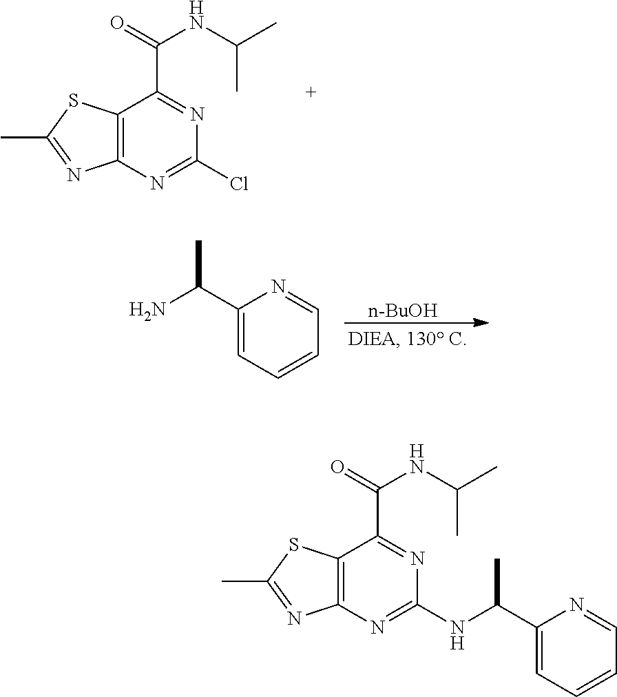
C12=C(N=C(Cl)N=C1C(=O)NC(C)C)N=C(C)S2.[n-BuOH].C1(C(N)C)=CC=CC=N1.C12=C(N=C(NC(C3=CC=CC=N3)C)N=C1C(=O)NC(C)C)N=C(C)S2
